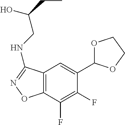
C12=C(C(F)=C(F)C(C3OCCO3)=C1)ON=C2NCC(CC)O
